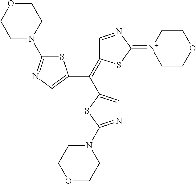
N1=C(N2CCOCC2)SC(C(=C2C=NC(=[N+]3CCOCC3)S2)C2=CN=C(N3CCOCC3)S2)=C1
